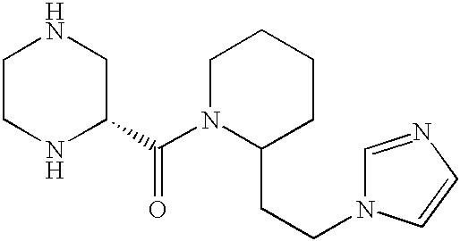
C1CNC(C(N2C(CCN3C=NC=C3)CCCC2)=O)CN1
